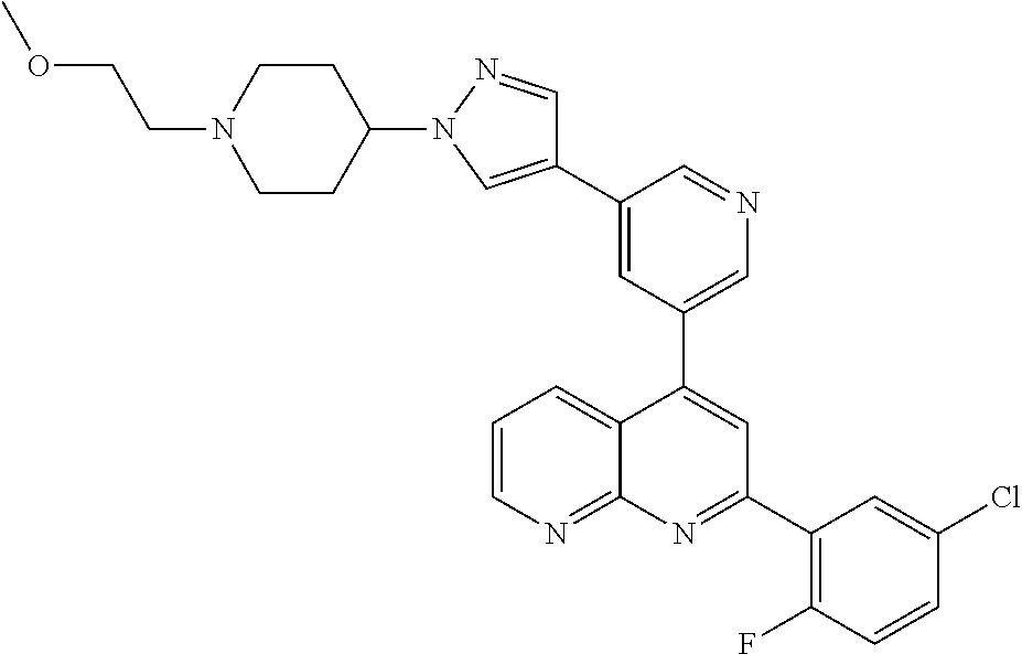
C1=C(C2=CN(C3CCN(CCOC)CC3)N=C2)C=NC=C1C1=CC(C2=C(F)C=CC(Cl)=C2)=NC2=NC=CC=C12
